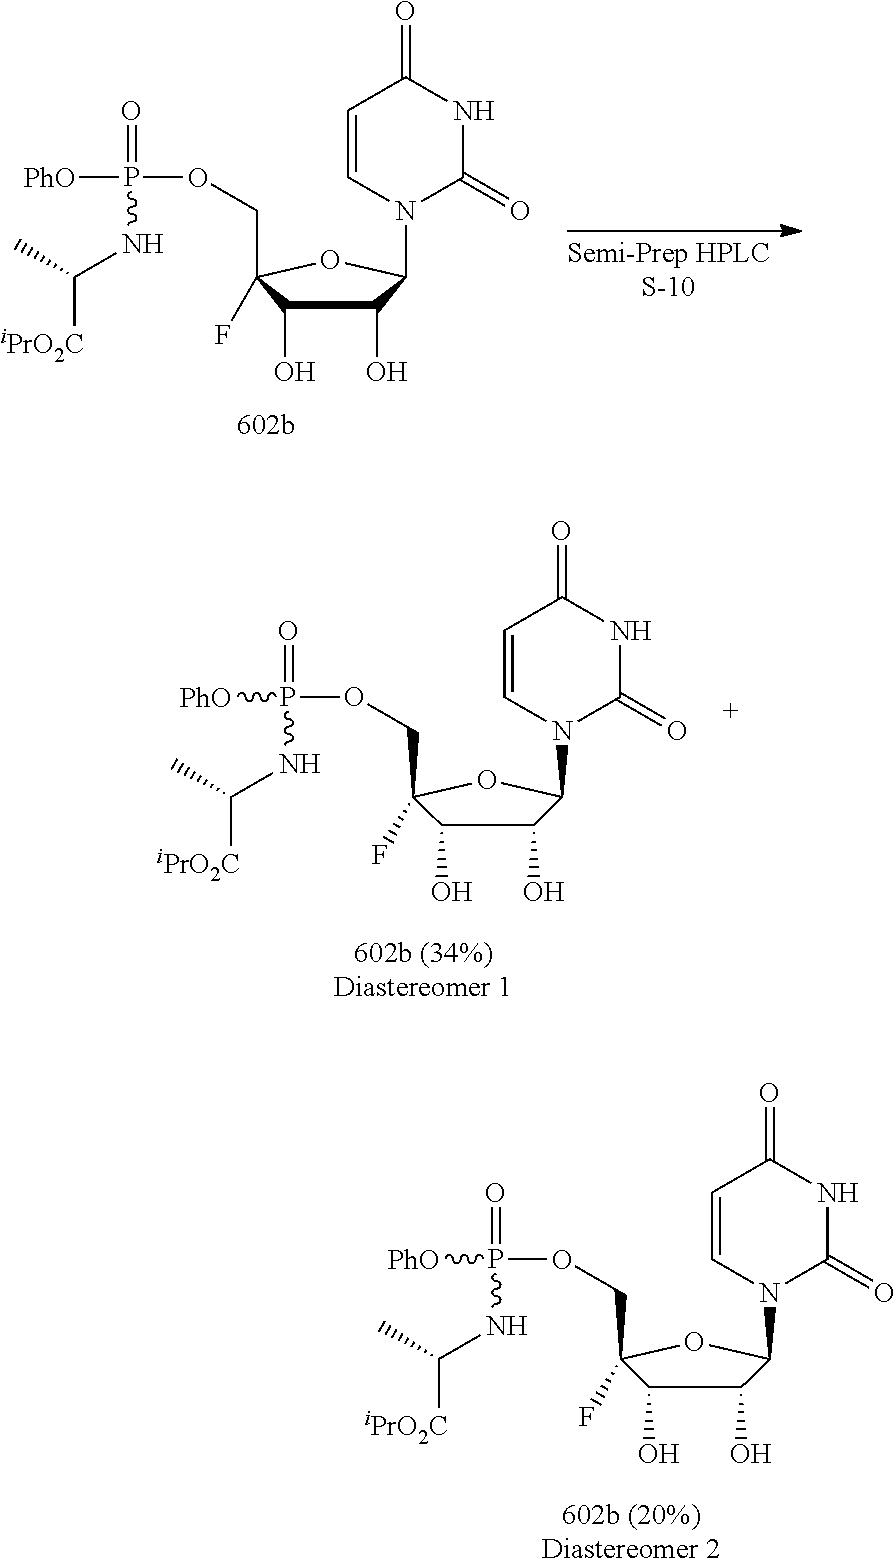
C1=CN(C2C(O)C(O)C(COP(=O)(NC(C)[iPrO2C])[PhO])(F)O2)C(=O)NC1=O.C1=CN(C2C(O)C(O)C(COP(=O)(NC(C)[iPrO2C])[PhO])(F)O2)C(=O)NC1=O.C1=CN(C2C(O)C(O)C(COP(=O)(NC(C)[iPrO2C])[PhO])(F)O2)C(=O)NC1=O
